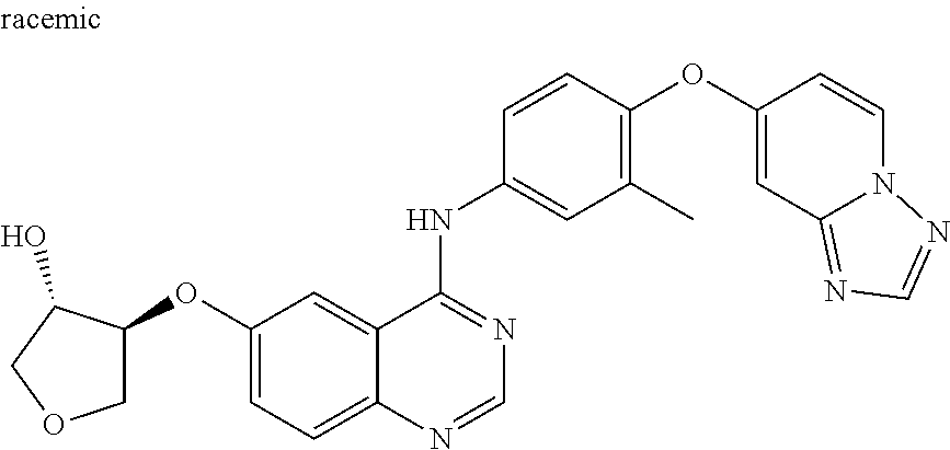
C12=CC=C(OC3COCC3O)C=C1C(NC1=CC(C)=C(OC3=CC4=NC=NN4C=C3)C=C1)=NC=N2
